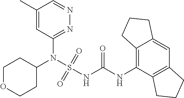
C1(N(S(NC(NC2=C3C(=CC4=C2CCC4)CCC3)=O)(=O)=O)C2CCOCC2)=NN=CC(C)=C1
